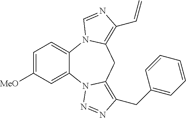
C12=CC=C([MeO])C=C1N1C(=C(CC3=CC=CC=C3)N=N1)CC1=C(C=C)N=CN21
